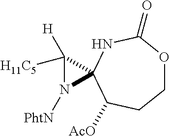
C12(C([H])([H11C5])N1[PhtN])C([AcO])CCOC(=O)N2
